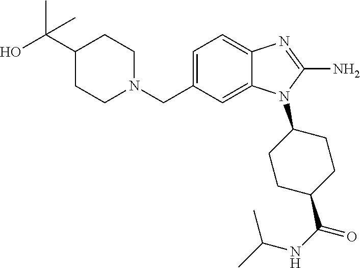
OC(C1CCN(CC2=CC=C3C(=C2)N(C2CCC(C(=O)NC(C)C)CC2)C(N)=N3)CC1)(C)C
